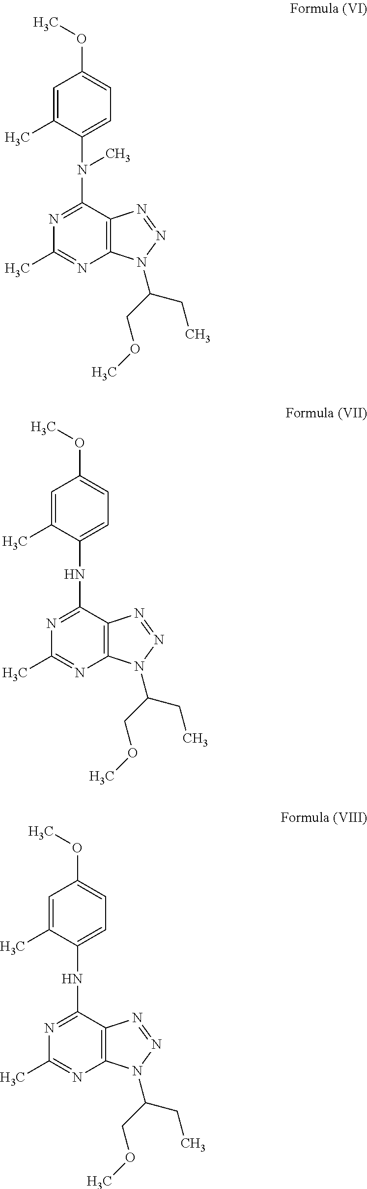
N1=C(N(C)C2=CC=C(OC)C=C2C)C2=C(N=C1C)N(C(CC)COC)N=N2.N1=C(NC2=CC=C(OC)C=C2C)C2=C(N=C1C)N(C(CC)COC)N=N2.N1=C(NC2=CC=C(OC)C=C2C)C2=C(N=C1C)N(C(CC)COC)N=N2
